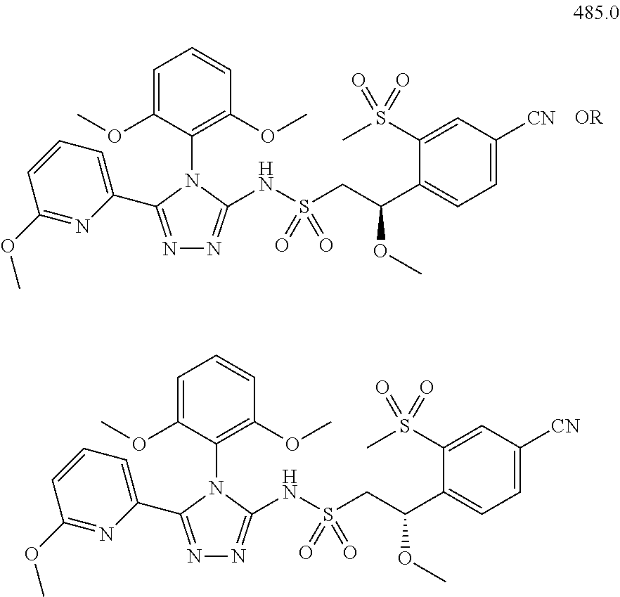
C1=C(OC)C(N2C(C3=CC=CC(OC)=N3)=NN=C2NS(CC(OC)C2=CC=C([CN])C=C2S(C)(=O)=O)(=O)=O)=C(OC)C=C1.[OR].C1=C(OC)C(N2C(C3=CC=CC(OC)=N3)=NN=C2NS(CC(OC)C2=CC=C([CN])C=C2S(C)(=O)=O)(=O)=O)=C(OC)C=C1
